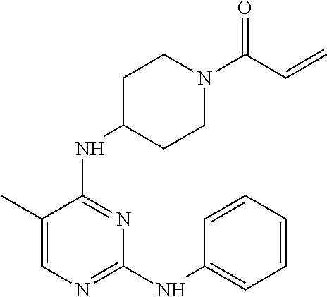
N(C1=NC(NC2=CC=CC=C2)=NC=C1C)C1CCN(C(C=C)=O)CC1
